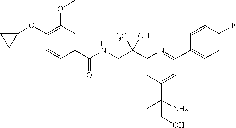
C1(OC2=C(OC)C=C(C(=O)NCC(C3=CC(C(N)(C)CO)=CC(C4=CC=C(F)C=C4)=N3)([F3C])O)C=C2)CC1
